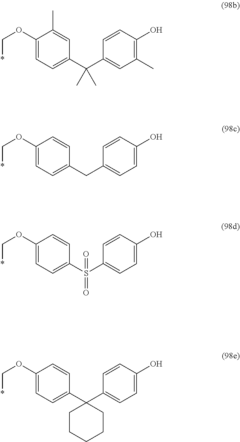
C(*)OC1=CC=C(C(C2=CC(C)=C(O)C=C2)(C)C)C=C1C.C(*)OC1=CC=C(CC2=CC=C(O)C=C2)C=C1.C(*)OC1=CC=C(S(C2=CC=C(O)C=C2)(=O)=O)C=C1.C(*)OC1=CC=C(C2(C3=CC=C(O)C=C3)CCCCC2)C=C1
